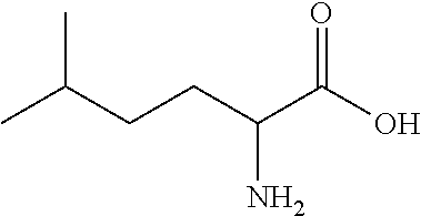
CC(CCC(C(O)=O)N)C
